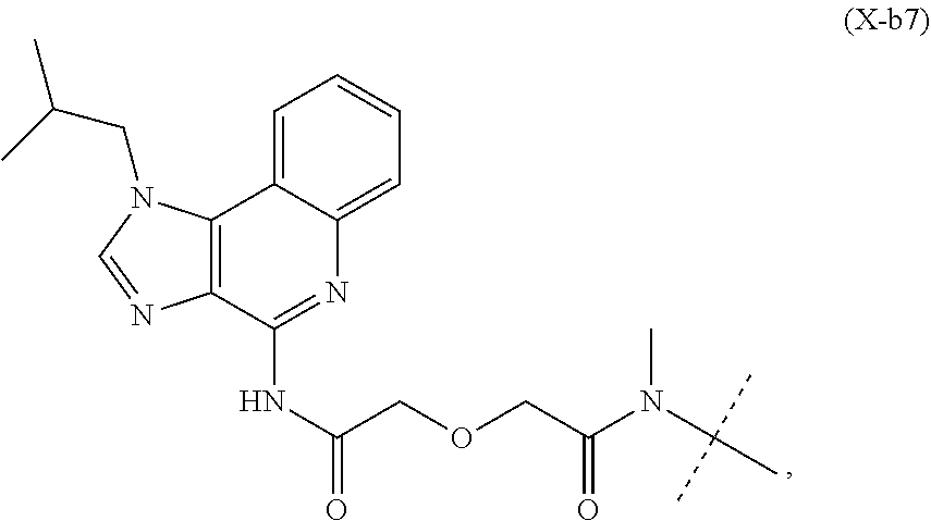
N(C(=O)COCC(N(C(C)(C)C)C)=O)C1=NC2=CC=CC=C2C2=C1N=CN2CC(C)C
